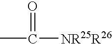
CC(=O)[NR25R26]
